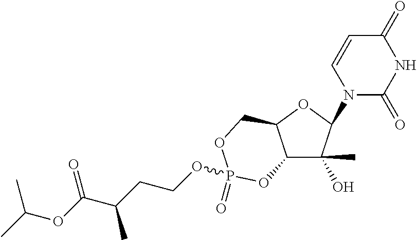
C12C(C)(O)C(N3C(=O)NC(=O)C=C3)OC1COP(=O)(OCCC(C(=O)OC(C)C)C)O2
